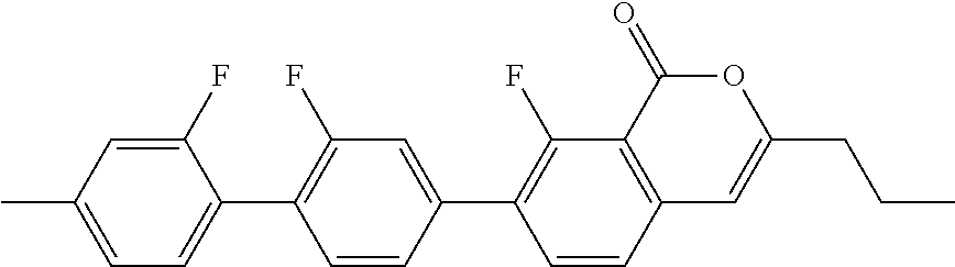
C12=C(C(=O)OC(CCC)=C1)C(F)=C(C1=CC(F)=C(C3=CC=C(C)C=C3F)C=C1)C=C2
